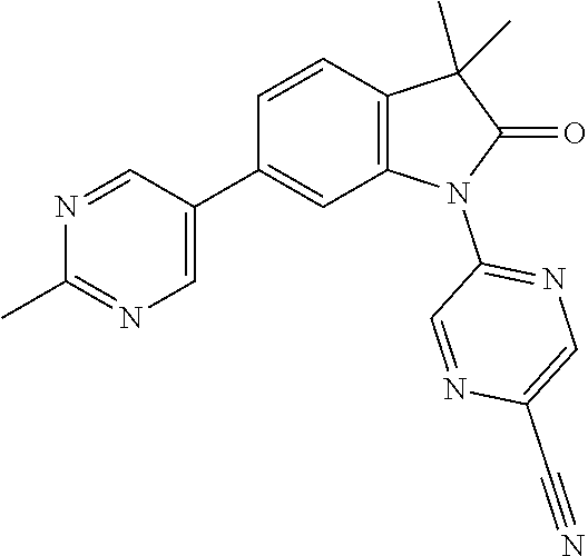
C1(C)=NC=C(C2=CC3=C(C=C2)C(C)(C)C(=O)N3C2=NC=C(C#N)N=C2)C=N1
